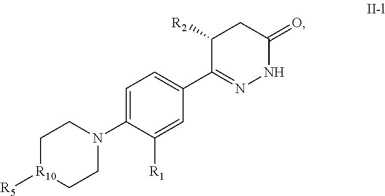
C1=C(N2CC[R10]([R5])CC2)C([R1])=CC(C2=NNC(=O)CC2[R2])=C1
